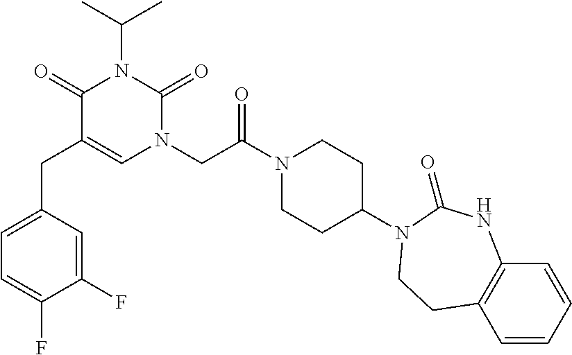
C1(CC2=CN(CC(N3CCC(N4C(=O)NC5=C(C=CC=C5)CC4)CC3)=O)C(=O)N(C(C)C)C2=O)=CC=C(F)C(F)=C1
